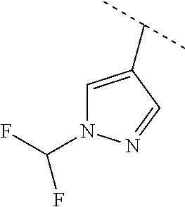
C1=C(C(C)C)C=NN1C(F)F
